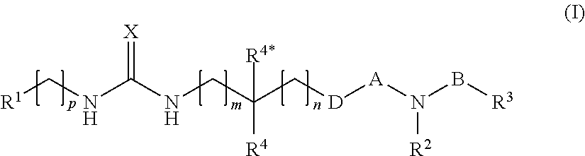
[R1]CNC(NCC(C[D][A]N(B[R3])[R2])([R4*])[R4])=[X]
